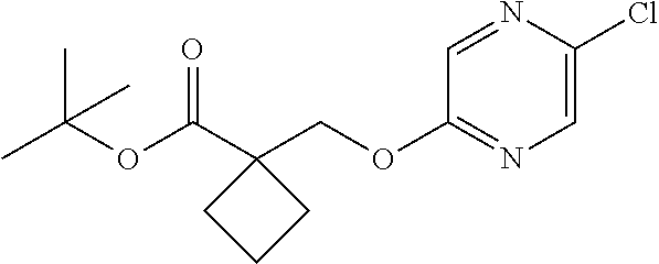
C1=C(Cl)N=CC(OCC2(C(OC(C)(C)C)=O)CCC2)=N1
